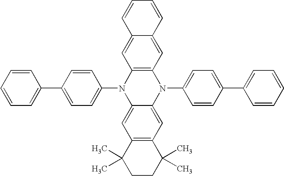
C1=CC(C2=CC=CC=C2)=CC=C1N1C2=CC3=C(C=C2N(C2=CC=C(C4=CC=CC=C4)C=C2)C2=C1C=C1C(=C2)C=CC=C1)C(C)(C)CCC3(C)C
